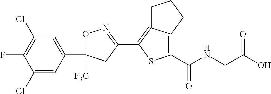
C1(Cl)=CC(C2([F3C])ON=C(C3=C4C(=C(C(NCC(O)=O)=O)S3)CCC4)C2)=CC(Cl)=C1F
